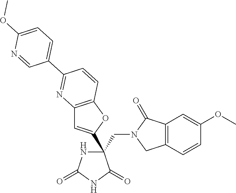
C12=C(OC(C3(CN4CC5=C(C4=O)C=C(OC)C=C5)NC(=O)NC3=O)=C1)C=CC(C1=CC=C(OC)N=C1)=N2
